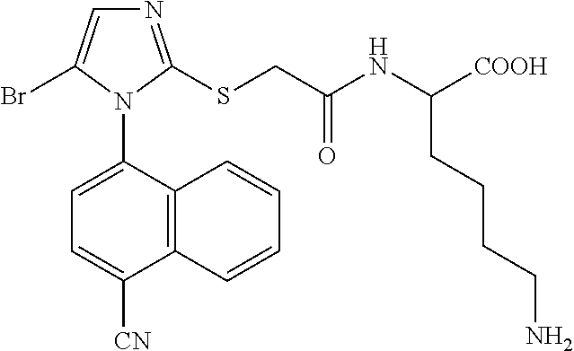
C12=C(C(N3C(Br)=CN=C3SCC(NC([COOH])CCCCN)=O)=CC=C1[CN])C=CC=C2
